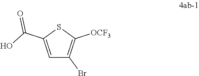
C1=C(C(O)=O)SC([OCF3])=C1Br
